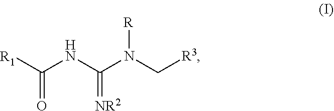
[R]N(C[R3])C(NC([R1])=O)=[NR2]
